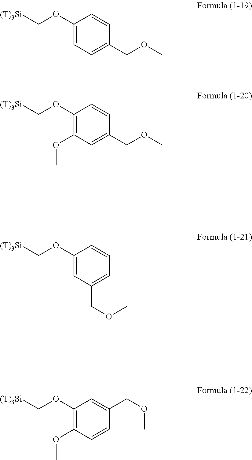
C1(OC[(T)3Si])=CC=C(COC)C=C1.C1(OC[(T)3Si])=C(OC)C=C(COC)C=C1.C1(OC[(T)3Si])=CC(COC)=CC=C1.C1(OC[(T)3Si])=C(OC)C=CC(COC)=C1
